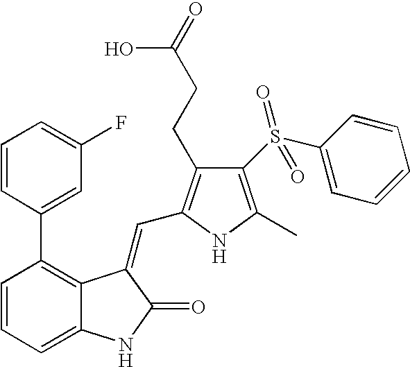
C1=CC=C2C(=C1C1=CC(F)=CC=C1)C(=CC1=C(CCC(=O)O)C(S(C3=CC=CC=C3)(=O)=O)=C(C)N1)C(=O)N2
